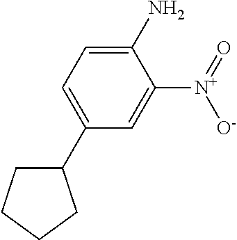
C1(N)=CC=C(C2CCCC2)C=C1[N+](=O)[O-]
